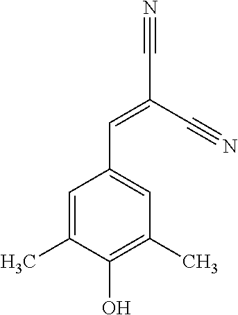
C1=C(C)C(O)=C(C)C=C1C=C(C#N)C#N
